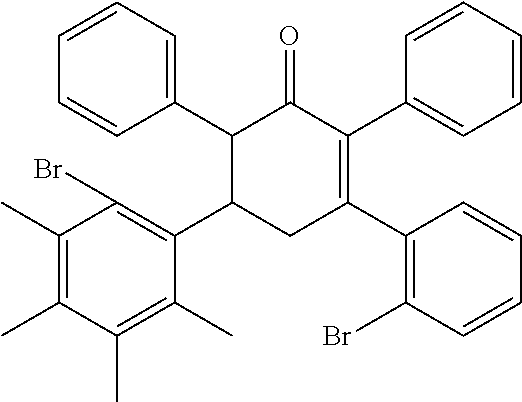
C1(C)=C(C)C(Br)=C(C2CC(C3=C(Br)C=CC=C3)=C(C3=CC=CC=C3)C(=O)C2C2=CC=CC=C2)C(C)=C1C
